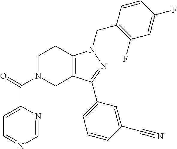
C1N(C(=O)C2=CC=NC=N2)CC2=C(C1)N(CC1=C(F)C=C(F)C=C1)N=C2C1=CC=CC(C#N)=C1
